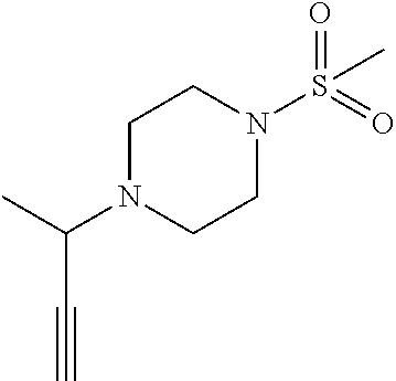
C1N(C(C)C#C)CCN(S(=O)(=O)C)C1
